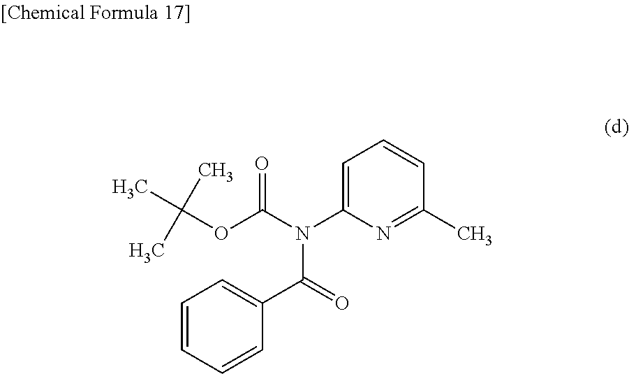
C1=C(N(C(OC(C)(C)C)=O)C(=O)C2=CC=CC=C2)N=C(C)C=C1
